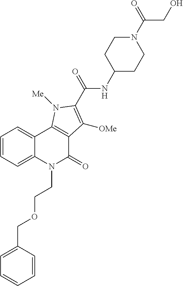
C1=CC=C2C(=C1)C1=C(C(=O)N2CCOCC2=CC=CC=C2)C([OMe])=C(C(NC2CCN(C(CO)=O)CC2)=O)N1[Me]
